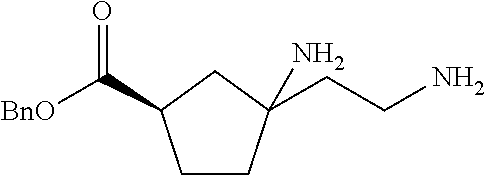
C1CC(N)(CCN)CC1C([BnO])=O
